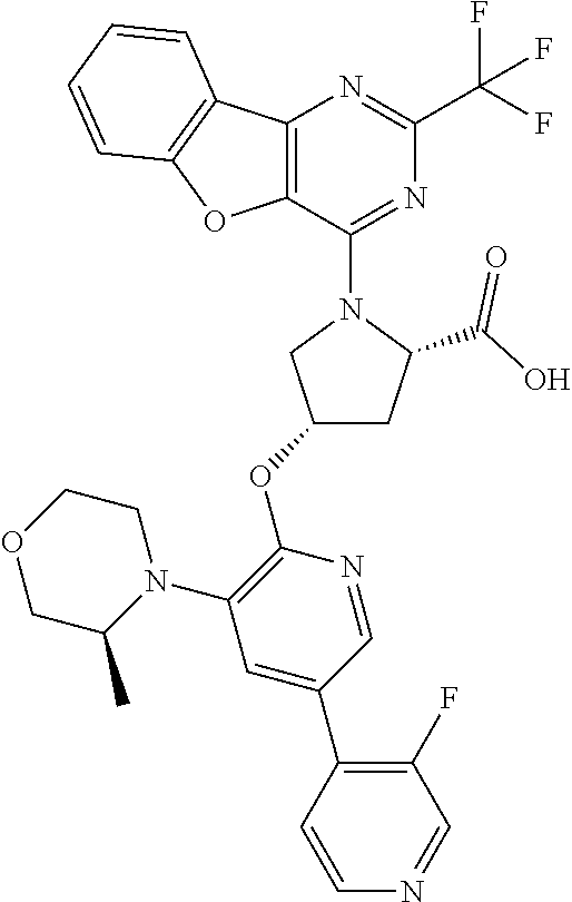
C12=C(C(N3CC(OC4=C(N5CCOCC5C)C=C(C5=C(F)C=NC=C5)C=N4)CC3C(O)=O)=NC(C(F)(F)F)=N1)OC1=C2C=CC=C1
